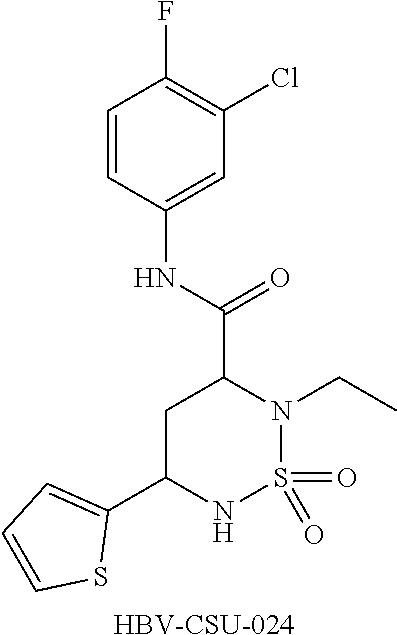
O=S1(=O)N(CC)C(C(NC2=CC(Cl)=C(F)C=C2)=O)CC(C2=CC=CS2)N1.[HBV-CSU-024]
